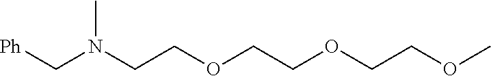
[Ph]CN(CCOCCOCCOC)C
